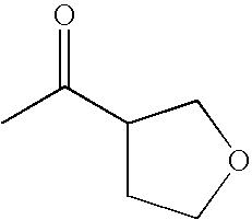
CC(=O)C1CCOC1
